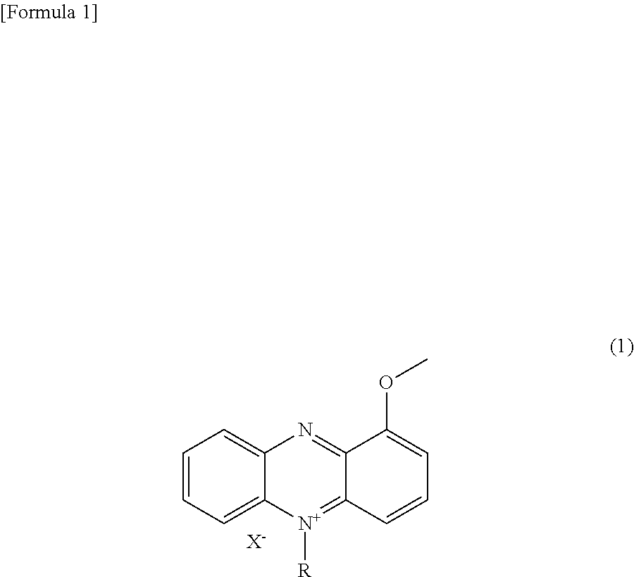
C1=CC=C2C(=C1)N=C1C(=[N+]2[R])C=CC=C1OC.[X-]
